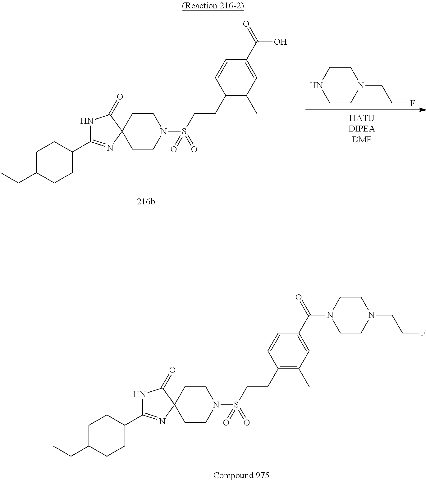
C1C(CC)CCC(C2=NC3(C(=O)N2)CCN(S(CCC2=C(C)C=C(C(=O)N4CCN(CCF)CC4)C=C2)(=O)=O)CC3)C1.C1C(CC)CCC(C2=NC3(C(=O)N2)CCN(S(CCC2=C(C)C=C(C(=O)O)C=C2)(=O)=O)CC3)C1.C1CNCCN1CCF
